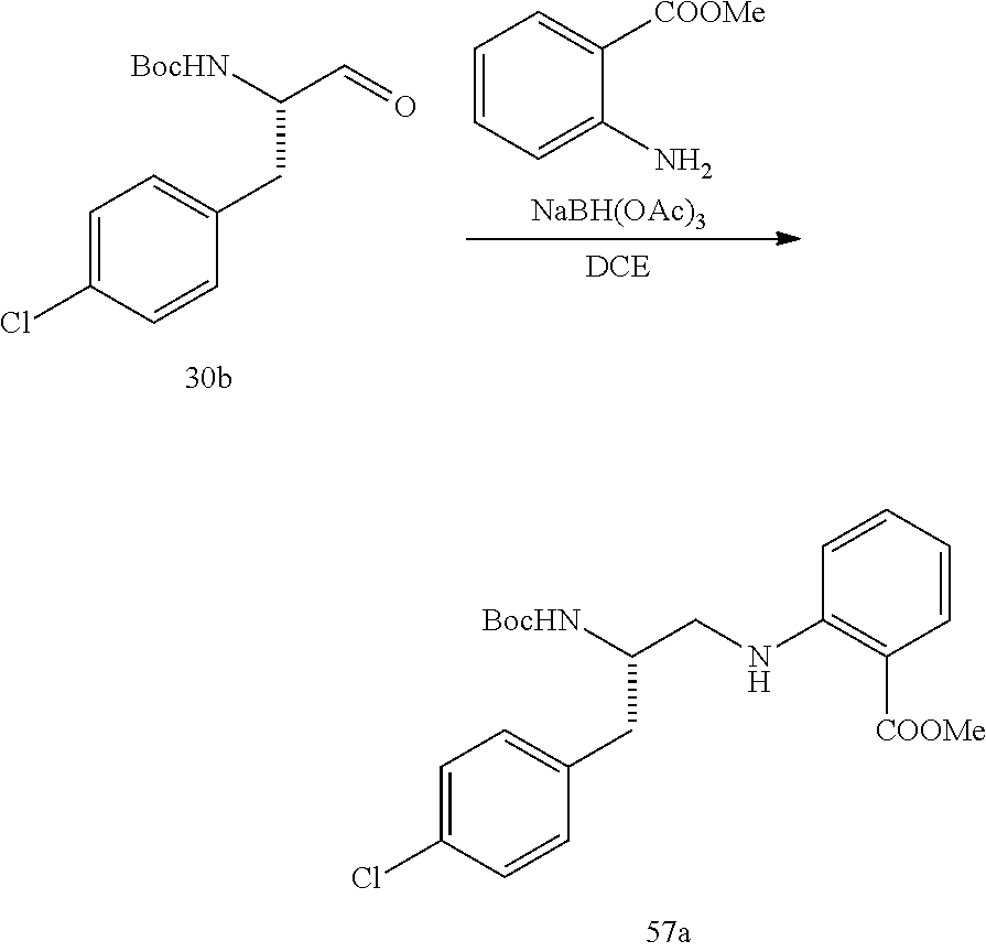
C1=C(Cl)C=CC(CC(CNC2=C([COOMe])C=CC=C2)[BocHN])=C1.C1=C(Cl)C=CC(CC(C=O)[BocHN])=C1.C1=CC=C(N)C([COOMe])=C1.[NaBH(OAc)3]
